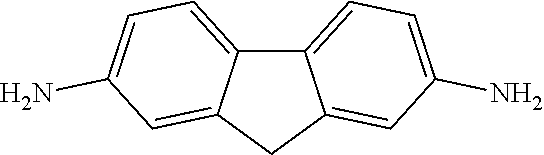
C12=CC=C(N)C=C1CC1=CC(N)=CC=C21
